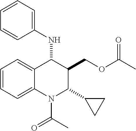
C1=CC=C2C(=C1)C(NC1=CC=CC=C1)C(COC(C)=O)C(C1CC1)N2C(C)=O
